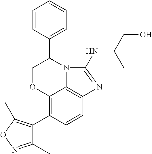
C12=C(C3=C(C)ON=C3C)C=CC3=C1N(C(C1=CC=CC=C1)CO2)C(NC(CO)(C)C)=N3
